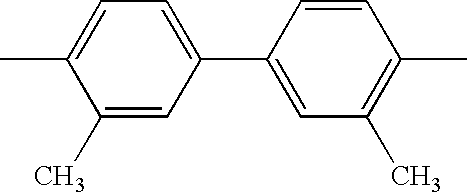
C1(C2=CC(C)=C(C)C=C2)=CC=C(C)C(C)=C1
